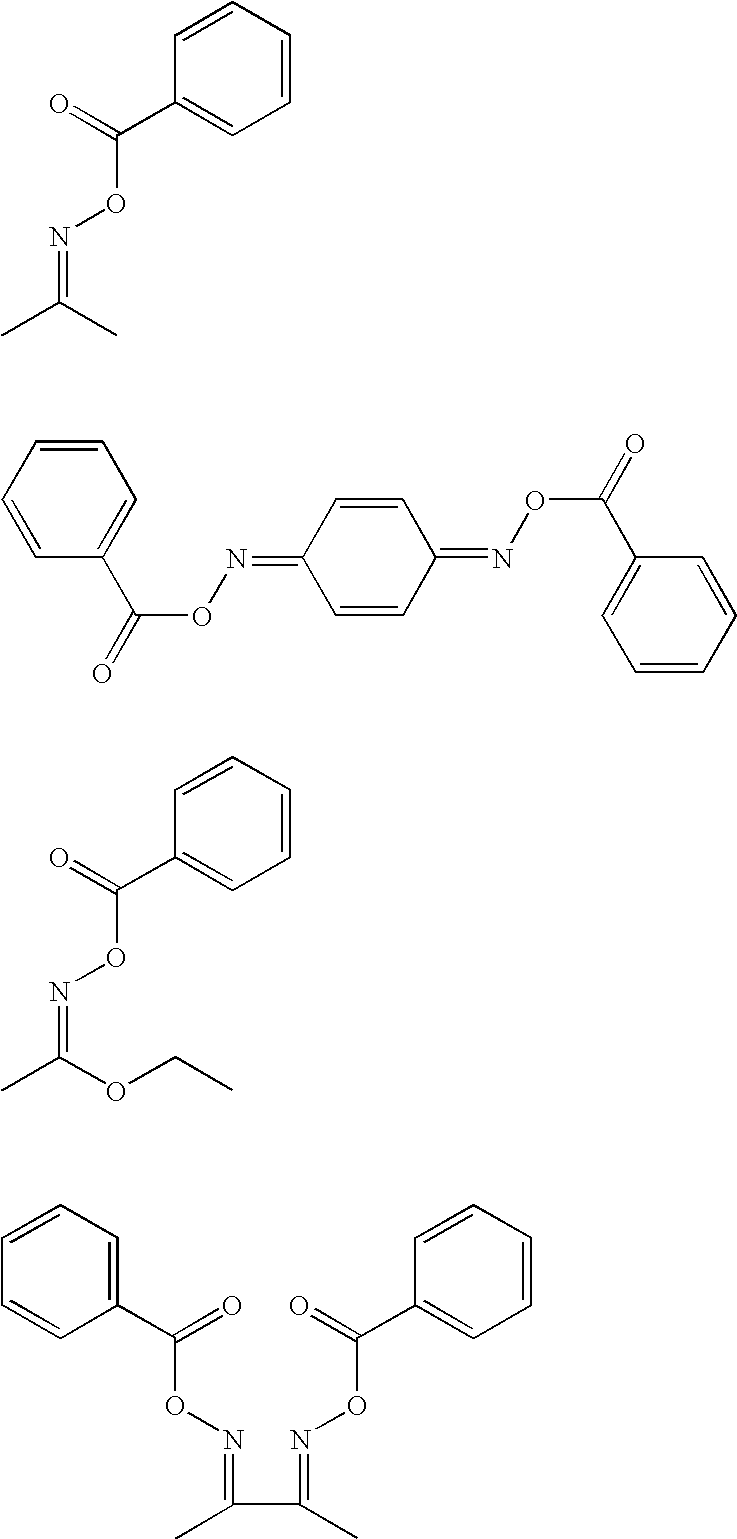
CC(OCC)=NOC(C1=CC=CC=C1)=O.C(C(C)=NOC(C1=CC=CC=C1)=O)(C)=NOC(C1=CC=CC=C1)=O.C1(C(=O)ON=C2C=CC(=NOC(=O)C3=CC=CC=C3)C=C2)=CC=CC=C1.CC(C)=NOC(C1=CC=CC=C1)=O
